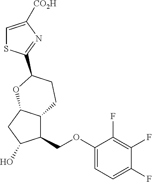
C1=C([CO2H])N=C(C2CCC3C(COC4=CC=C(F)C(F)=C4F)C(O)CC3O2)S1
